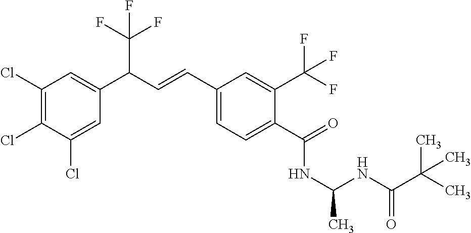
C1(Cl)=C(Cl)C(Cl)=CC(C(C=CC2=CC=C(C(=O)NC(C)NC(C(C)(C)C)=O)C(C(F)(F)F)=C2)C(F)(F)F)=C1
